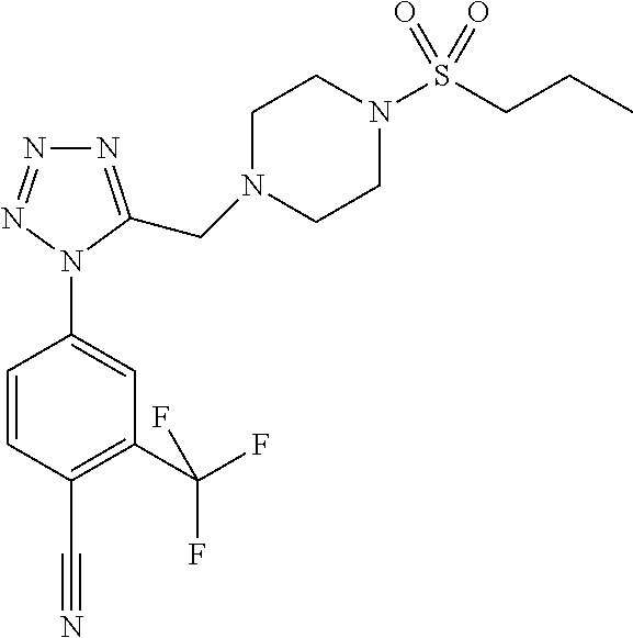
C1=C(N2N=NN=C2CN2CCN(S(CCC)(=O)=O)CC2)C=CC(C#N)=C1C(F)(F)F
